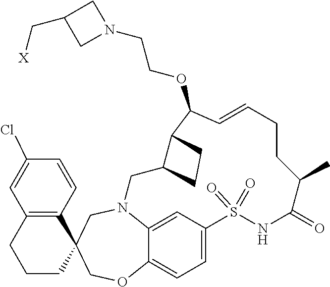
N12C3=CC(=CC=C3OCC3(C4=C(C=C(Cl)C=C4)CCC3)C1)S(=O)(=O)NC(=O)C(C)CCC=CC(OCCN1CC(C[X])C1)C1C(C2)CC1
